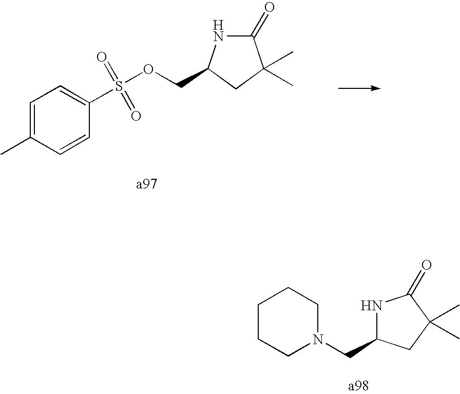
C1=C(C)C=CC(S(OCC2NC(=O)C(C)(C)C2)(=O)=O)=C1.C1CCN(CC2NC(=O)C(C)(C)C2)CC1
